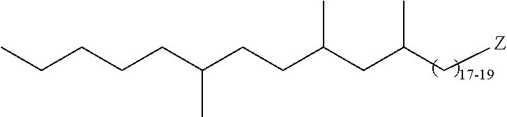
C(CC(CCC(CC(C[Z])C)C)C)CCC
